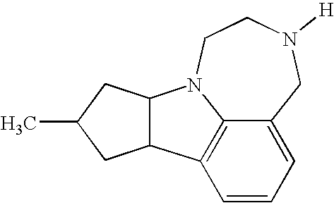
C12=C3C=CC=C1CN([H])CCN2C1C3CC(C)C1
